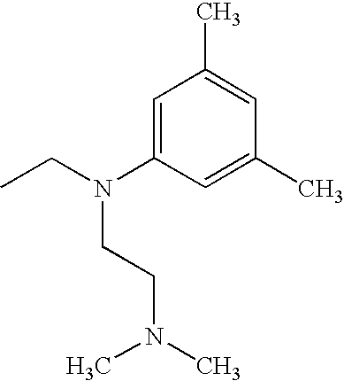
C1=C(N(CCN(C)C)CC)C=C(C)C=C1C
